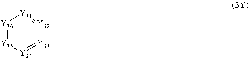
[Y36]1=[Y35][Y34]=[Y33][Y32]=[Y31]1
